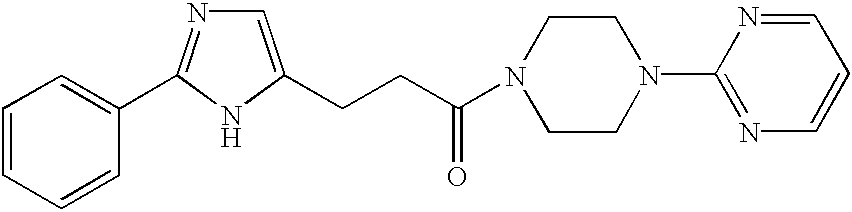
N1(C(CCC2=CN=C(C3=CC=CC=C3)N2)=O)CCN(C2=NC=CC=N2)CC1
